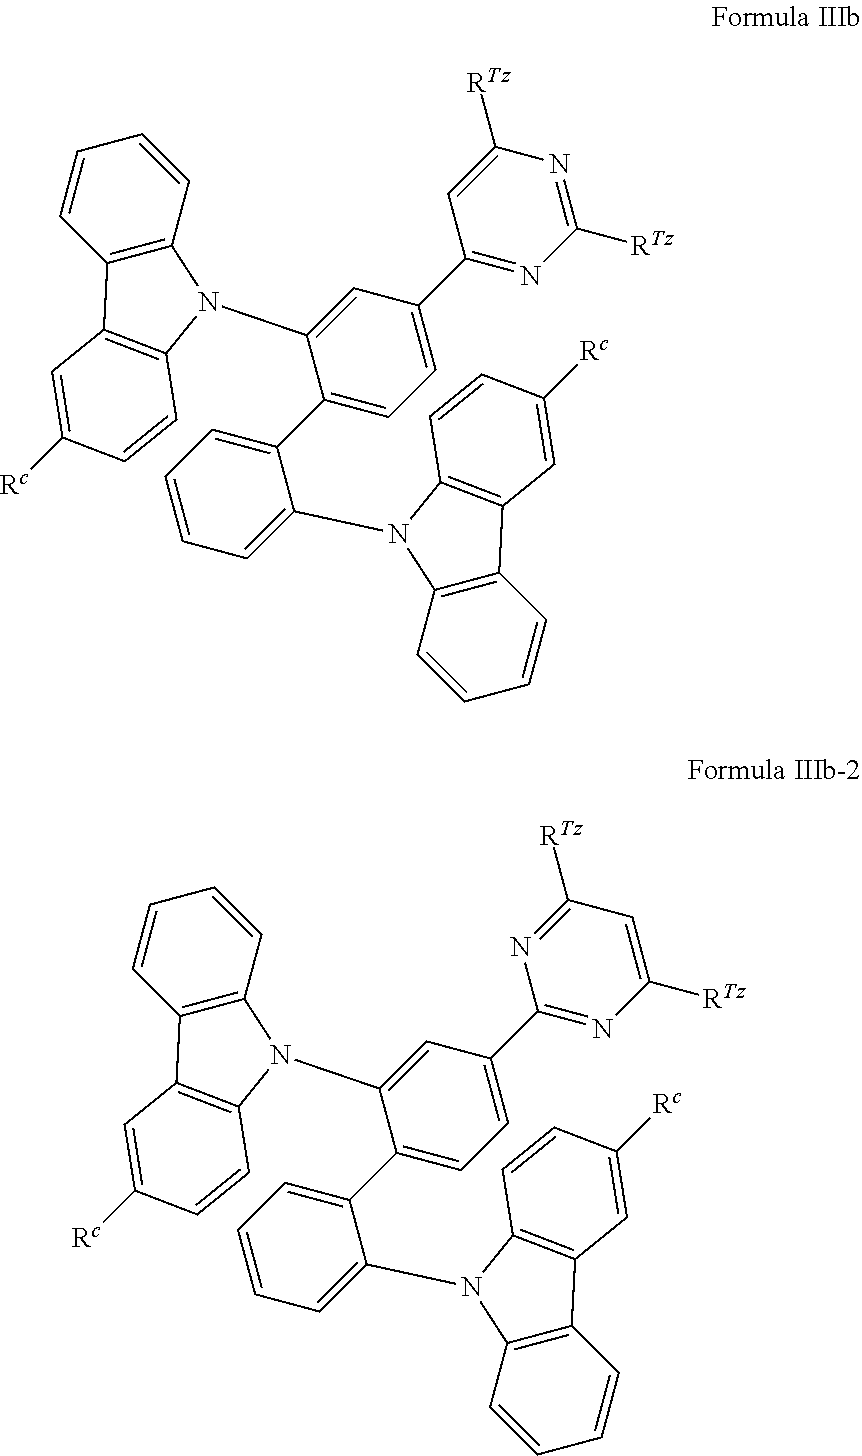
C12=C(C=CC=C1)N(C1=CC(C3=NC([RTz])=NC([RTz])=C3)=CC=C1C1=CC=CC=C1N1C3=C(C=CC=C3)C3=C1C=CC([Rc])=C3)C1=C2C=C([Rc])C=C1.C12=C(C=CC=C1)N(C1=CC(C3=NC([RTz])=CC([RTz])=N3)=CC=C1C1=CC=CC=C1N1C3=C(C=CC=C3)C3=C1C=CC([Rc])=C3)C1=C2C=C([Rc])C=C1
